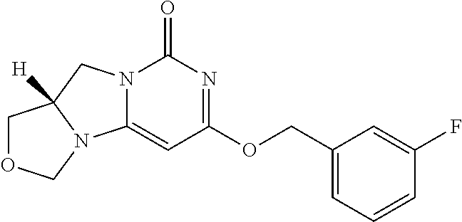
C1=CC=C(COC2=NC(=O)N3C(=C2)N2C([H])(C3)COC2)C=C1F
